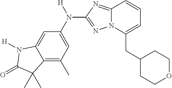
C12=C(C)C=C(N([H])C3=NN4C(=N3)C=CC=C4CC3CCOCC3)C=C1N([H])C(=O)C2(C)C
